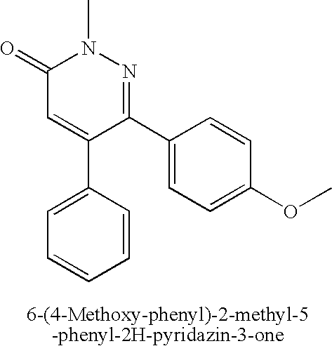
C1(=O)C=C(C2=CC=CC=C2)C(C2=CC=C(OC)C=C2)=NN1C
